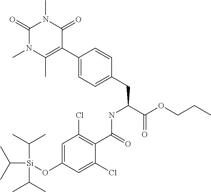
C1(C(=O)NC(CC2=CC=C(C3=C(C)N(C)C(=O)N(C)C3=O)C=C2)C(OCCC)=O)=C(Cl)C=C(O[Si](C(C)C)(C(C)C)C(C)C)C=C1Cl
